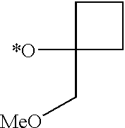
C1C([*O])(C[MeO])CC1
